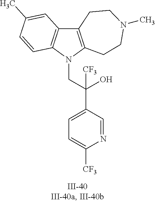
N1(CC(C2=CC=C([CF3])N=C2)(O)[CF3])C2=C(C3=C1C=CC(C)=C3)CCN(C)CC2
